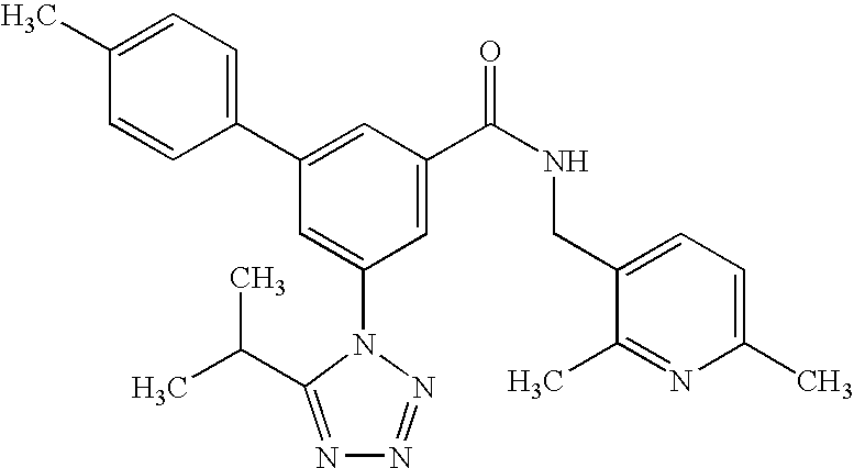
C1(C2=CC(C(NCC3=CC=C(C)N=C3C)=O)=CC(N3C(C(C)C)=NN=N3)=C2)=CC=C(C)C=C1
